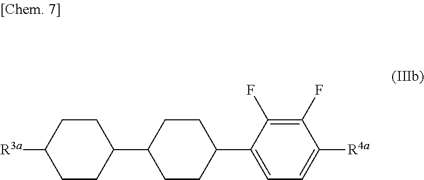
C1CC(C2=CC=C([R4a])C(F)=C2F)CCC1C1CCC([R3a])CC1
